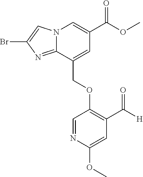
N12C(=NC(Br)=C1)C(COC1=C(C([H])=O)C=C(OC)N=C1)=CC(C(OC)=O)=C2
